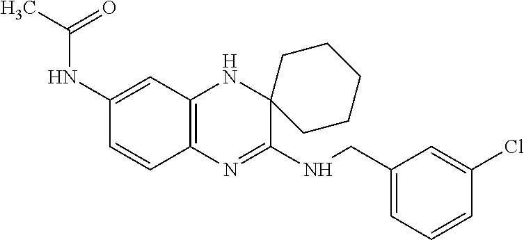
C1(NC(=O)C)=CC2=C(C=C1)N=C(NCC1=CC=CC(Cl)=C1)C1(N2)CCCCC1
